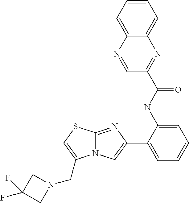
C1(NC(=O)C2=NC3=CC=CC=C3N=C2)=CC=CC=C1C1=CN2C(=N1)SC=C2CN1CC(F)(F)C1
